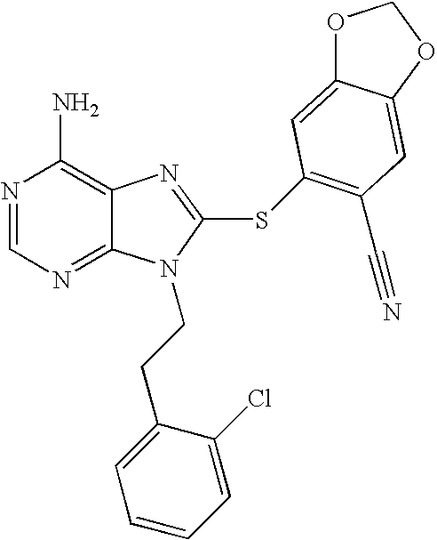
N1=CN=C2C(=C1N)N=C(SC1=C(C#N)C=C3C(=C1)OCO3)N2CCC1=CC=CC=C1Cl
